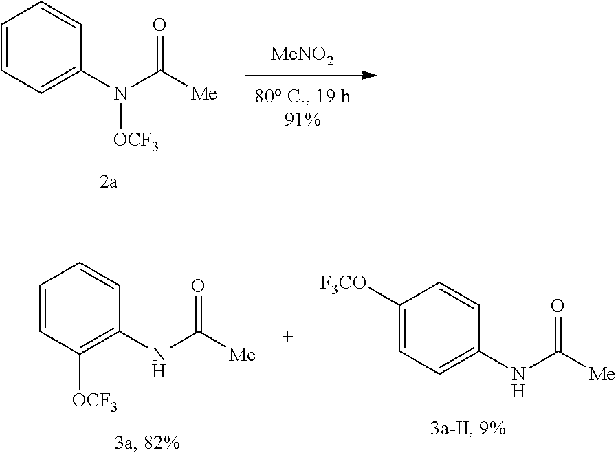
C1([OCF3])=C(NC([Me])=O)C=CC=C1.C1=C(NC([Me])=O)C=CC([F3CO])=C1.[MeNO2].C1=C(N(C([Me])=O)[OCF3])C=CC=C1
